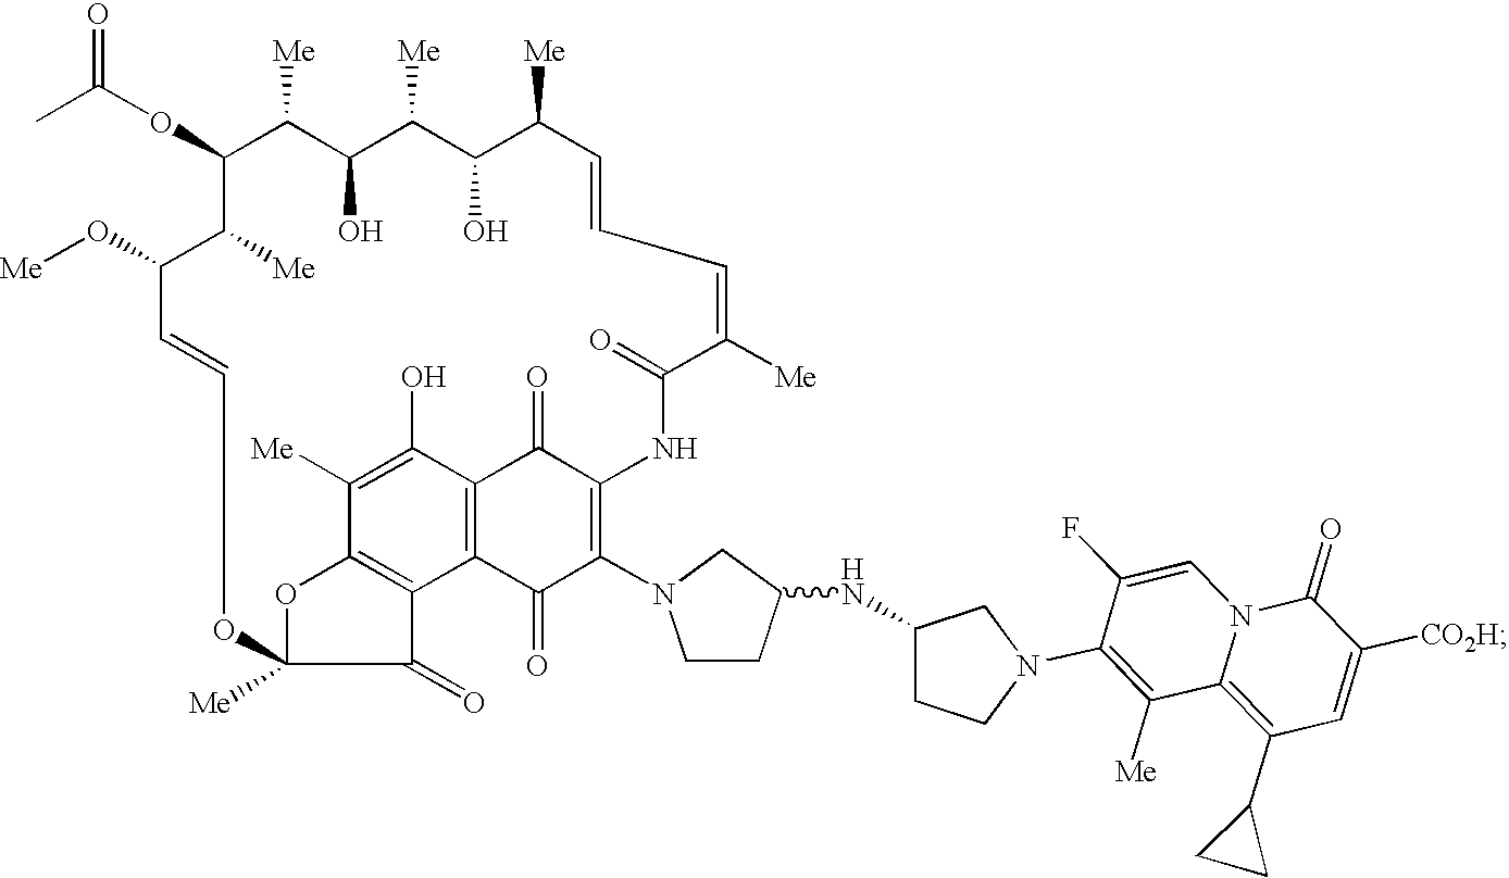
O(C1C([Me])C(O)C([Me])C(O)C([Me])C=CC=C([Me])C(=O)NC2=C(N3CCC(NC4CCN(C5=C([Me])C6=C(C7CC7)C=C([CO2H])C(=O)N6C=C5F)C4)C3)C(=O)C3=C(C2=O)C(O)=C([Me])C2=C3C(=O)C([Me])(O2)OC=CC(O[Me])C1[Me])C(=O)C
